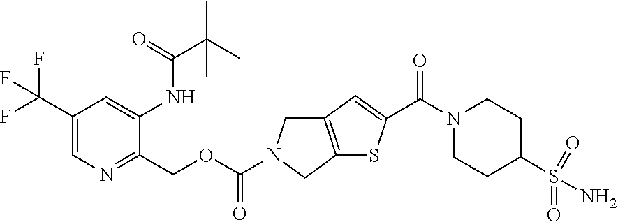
C12=C(CN(C(OCC3=NC=C(C(F)(F)F)C=C3NC(=O)C(C)(C)C)=O)C1)SC(C(=O)N1CCC(S(=O)(=O)N)CC1)=C2
